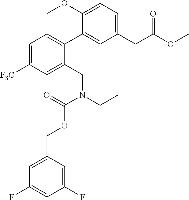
C1([F3C])=CC=C(C2=CC(CC(=O)OC)=CC=C2OC)C(CN(C(OCC2=CC(F)=CC(F)=C2)=O)CC)=C1
